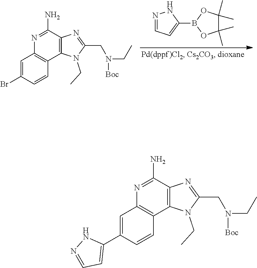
N1=CC=C(B2OC(C)(C)C(C)(C)O2)N1.C12=C(C(N)=NC3=C1C=CC(Br)=C3)N=C(CN(CC)[Boc])N2CC.C12=C(C(N)=NC3=C1C=CC(C1=CC=NN1)=C3)N=C(CN(CC)[Boc])N2CC
